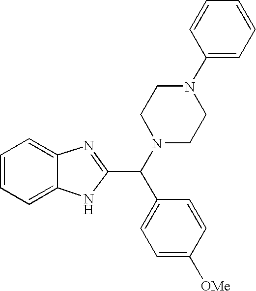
C1=C([OMe])C=CC(C(N2CCN(C3=CC=CC=C3)CC2)C2=NC3=CC=CC=C3N2)=C1
